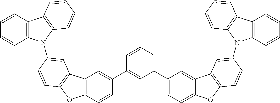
C1(C2=CC=C3C(=C2)C2=C(O3)C=CC(N3C4=C(C=CC=C4)C4=C3C=CC=C4)=C2)=CC=CC(C2=CC3=C(C=C2)OC2=C3C=C(N3C4=C(C=CC=C4)C4=C3C=CC=C4)C=C2)=C1
